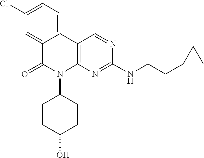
C1(Cl)=CC=C2C(=C1)C(=O)N(C1CCC(O)CC1)C1=C2C=NC(NCCC2CC2)=N1
